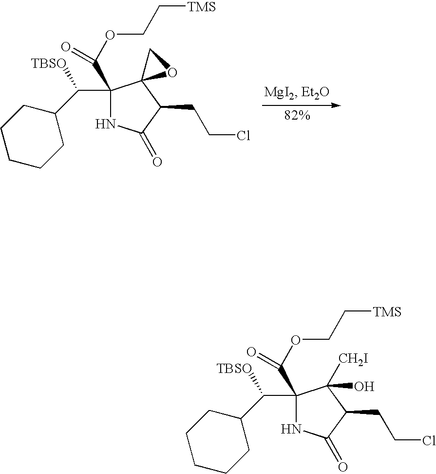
C1(C(C2CCCCC2)[TBSO])(C(OCC[TMS])=O)NC(=O)C(CCCl)C12OC2.C1(C(C2CCCCC2)[TBSO])(C(OCC[TMS])=O)NC(=O)C(CCCl)C1(O)[CH2I]
